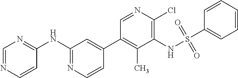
N(C1=NC=CC(C2=C(C)C(NS(C3=CC=CC=C3)(=O)=O)=C(Cl)N=C2)=C1)C1=NC=NC=C1
